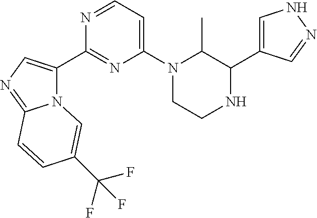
N12C(C3=NC(N4CCNC(C5=CNN=C5)C4C)=CC=N3)=CN=C1C=CC(C(F)(F)F)=C2
